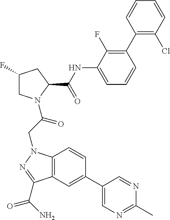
C1(F)CN(C(CN2C3=C(C=C(C4=CN=C(C)N=C4)C=C3)C(C(N)=O)=N2)=O)C(C(NC2=CC=CC(C3=C(Cl)C=CC=C3)=C2F)=O)C1
